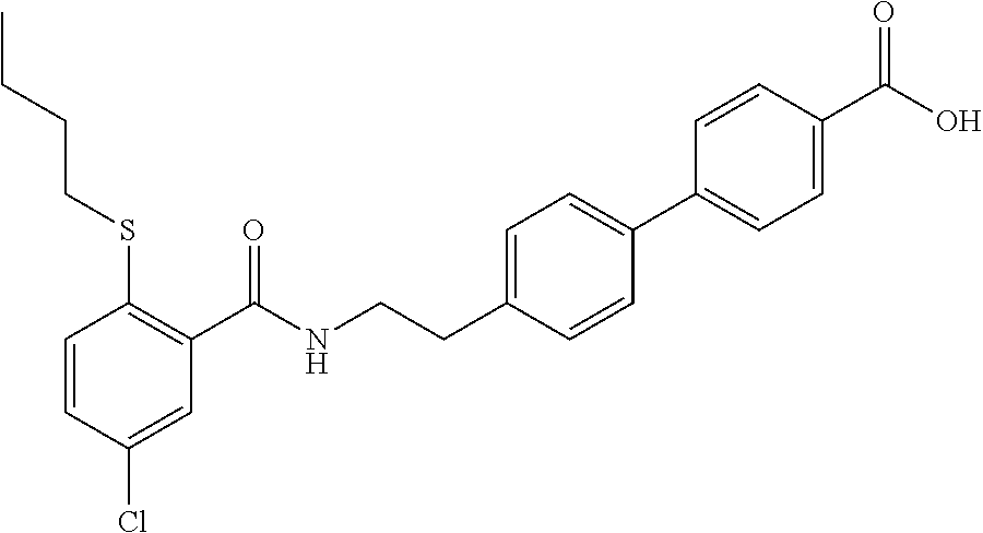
C1=CC(Cl)=CC(C(NCCC2=CC=C(C3=CC=C(C(O)=O)C=C3)C=C2)=O)=C1SCCCC
